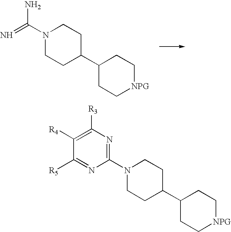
N1(C2=NC([R3])=C([R4])C([R5])=N2)CCC(C2CC[NPG]CC2)CC1.N1(C(=N)N)CCC(C2CC[NPG]CC2)CC1
